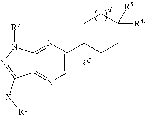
C1=C(C2([RC])CCC([R5])([R4])CC2)N=C2C(=N1)C([X][R1])=NN2[R6]
